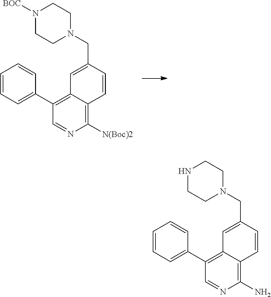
C1([N(Boc)2])=C2C(=C(C3=CC=CC=C3)C=N1)C=C(CN1CCN([BOC])CC1)C=C2.C1(N)=C2C(=C(C3=CC=CC=C3)C=N1)C=C(CN1CCNCC1)C=C2
